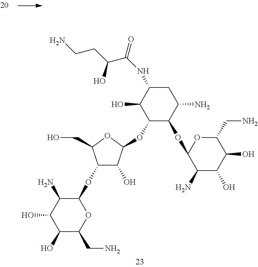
C1(O)C(CN)OC(OC2C(O)C(OC3C(OC4C(N)C(O)C(O)C(CN)O4)C(N)CC(NC(C(CCN)O)=O)C3O)OC2CO)C(N)C1O
